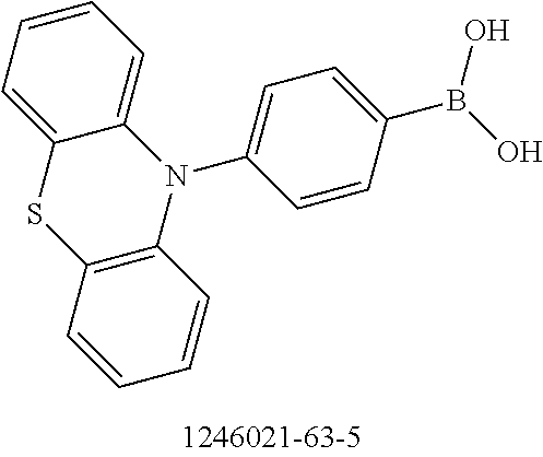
N1(C2=CC=C(B(O)O)C=C2)C2=CC=CC=C2SC2=C1C=CC=C2
